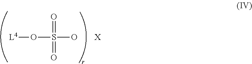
[L4]OS(O)(=O)=O.[X]
